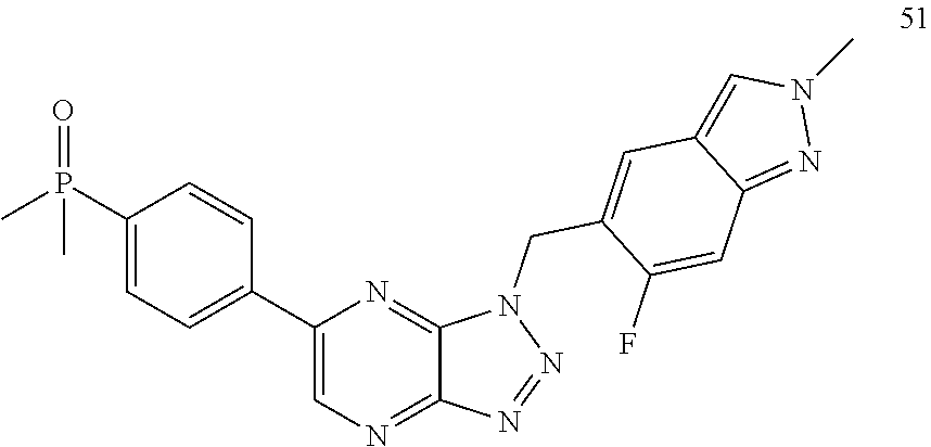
N1=NC2=NC=C(C3=CC=C(P(C)(=O)C)C=C3)N=C2N1CC1=CC2=CN(C)N=C2C=C1F
